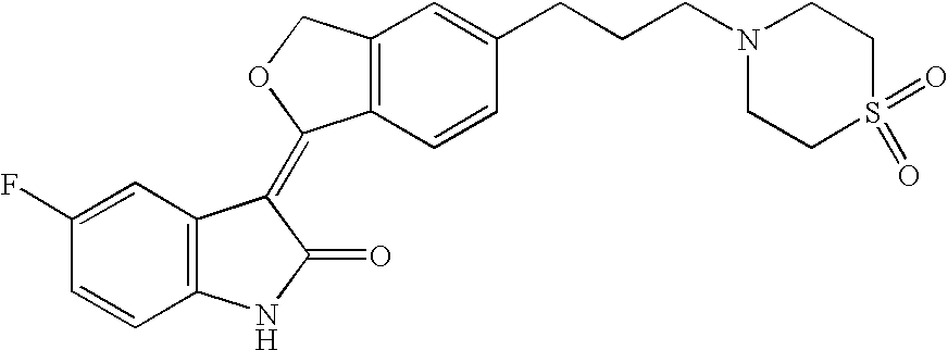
C1=C(F)C=CC2=C1C(=C1C3=C(C=C(CCCN4CCS(=O)(=O)CC4)C=C3)CO1)C(=O)N2
